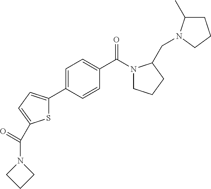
C1=CC(C(N2CCCC2CN2C(C)CCC2)=O)=CC=C1C1=CC=C(C(=O)N2CCC2)S1
